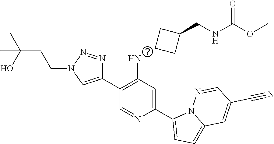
C1(C2=CN(CCC(O)(C)C)N=N2)=C(N)C=C(C2=CC=C3N2N=CC(C#N)=C3)N=C1.C1CC(CNC(OC)=O)C1
